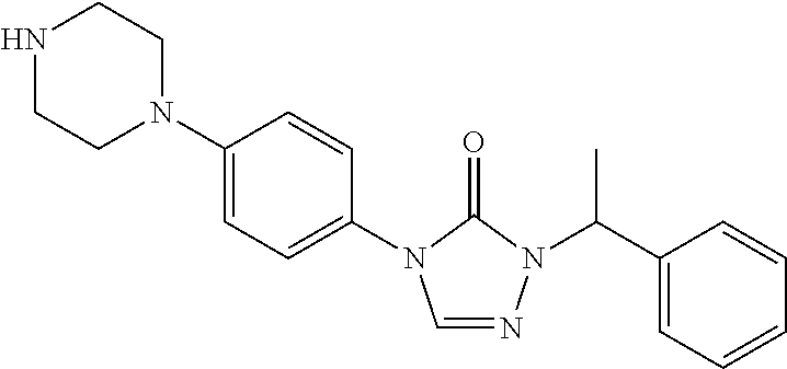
C1=C(N2CCNCC2)C=CC(N2C=NN(C(C3=CC=CC=C3)C)C2=O)=C1
